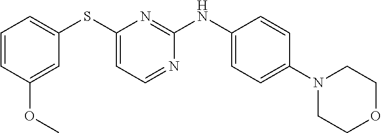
C1=CC(OC)=CC(SC2=CC=NC(NC3=CC=C(N4CCOCC4)C=C3)=N2)=C1
